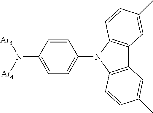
C1=CC(N([Ar4])[Ar3])=CC=C1N1C2=C(C3=C1C=CC(C)=C3)C=C(C)C=C2
